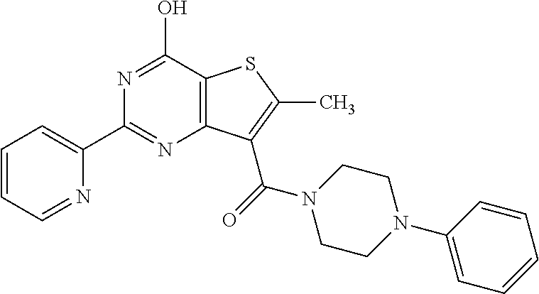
C1=CC=NC(C2=NC3=C(C(O)=N2)SC(C)=C3C(N2CCN(C3=CC=CC=C3)CC2)=O)=C1
